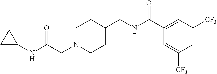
N(C(CN1CCC(CNC(C2=CC([CF3])=CC([CF3])=C2)=O)CC1)=O)C1CC1
